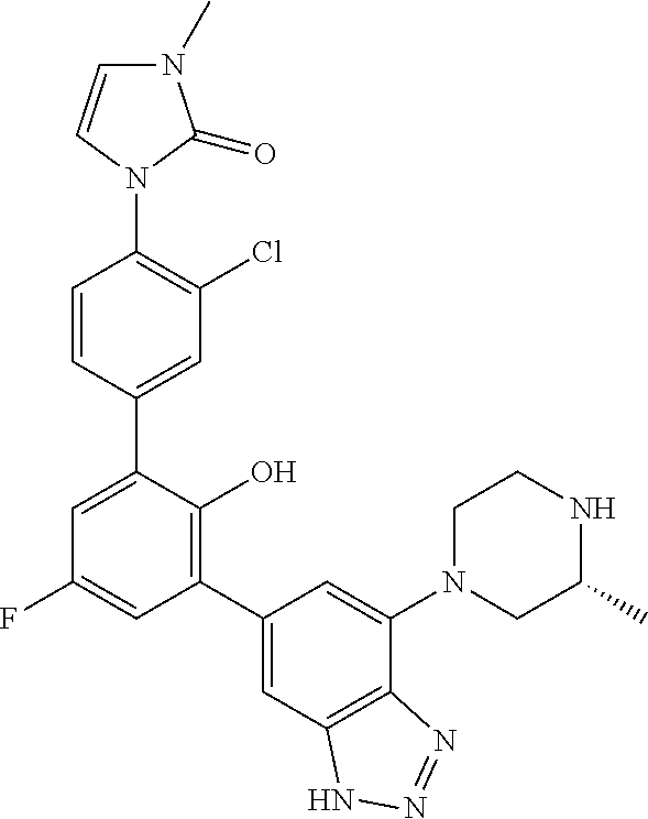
N1(C2=C(Cl)C=C(C3=CC(F)=CC(C4=CC5=C(C(N6CC(C)NCC6)=C4)N=NN5)=C3O)C=C2)C(=O)N(C)C=C1
